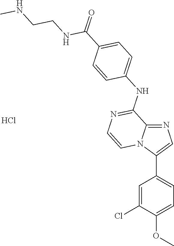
C1=C(Cl)C(OC)=CC=C1C1=CN=C2N1C=CN=C2NC1=CC=C(C(=O)NCCNC)C=C1.Cl
